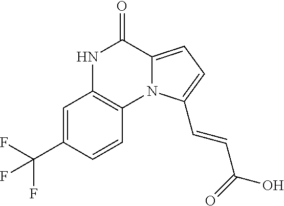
C1=C(C(F)(F)F)C=CC2=C1NC(=O)C1=CC=C(C=CC(=O)O)N21
